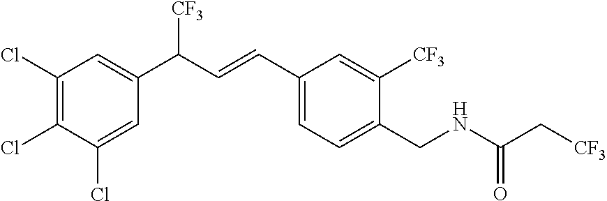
C1(Cl)=C(Cl)C(Cl)=CC(C([CF3])C=CC2=CC=C(CNC(C[CF3])=O)C([CF3])=C2)=C1
